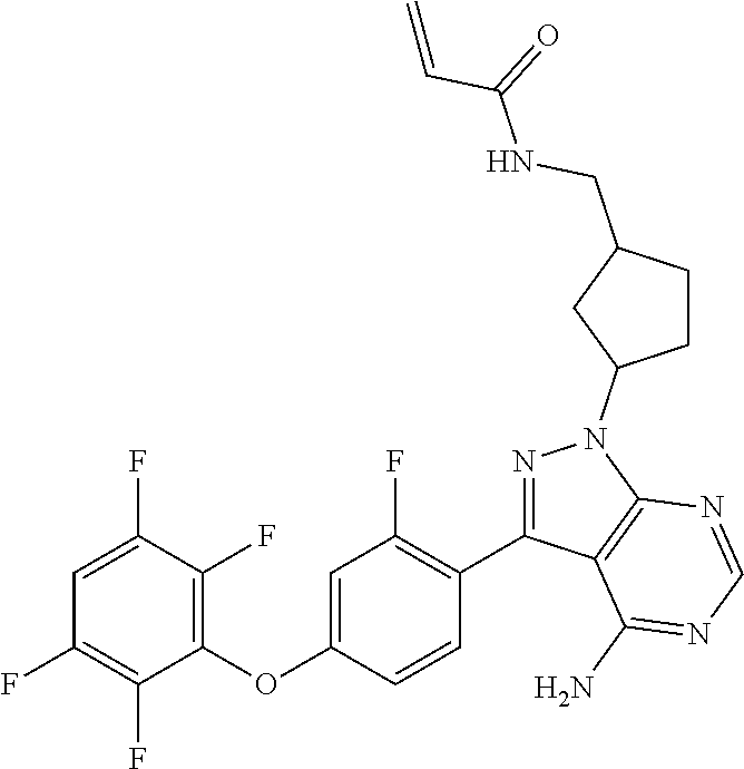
C1(OC2=CC(F)=C(C3=NN(C4CCC(CNC(C=C)=O)C4)C4=C3C(N)=NC=N4)C=C2)=C(F)C(F)=CC(F)=C1F
